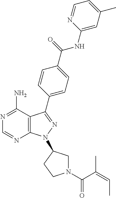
C1=NC2=C(C(N)=N1)C(C1=CC=C(C(=O)NC3=CC(C)=CC=N3)C=C1)=NN2C1CN(C(C(=CC)C)=O)CC1
